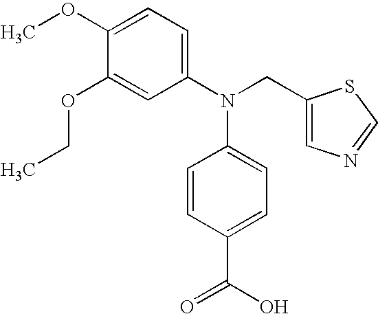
C1(OC)=CC=C(N(CC2=CN=CS2)C2=CC=C(C(O)=O)C=C2)C=C1OCC
